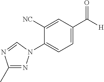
C1(C)=NN(C2=CC=C(C([H])=O)C=C2[NC])C=N1
